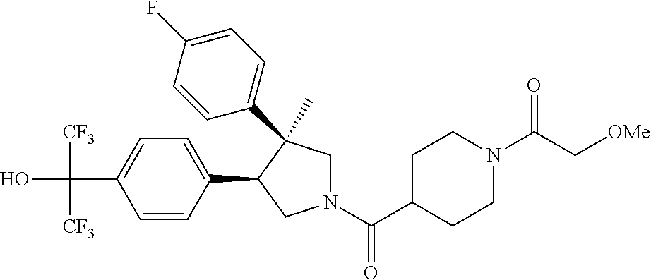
C(C1=CC=C(C2CN(C(C3CCN(C(=O)C[OMe])CC3)=O)CC2(C)C2=CC=C(F)C=C2)C=C1)(O)([CF3])[CF3]
